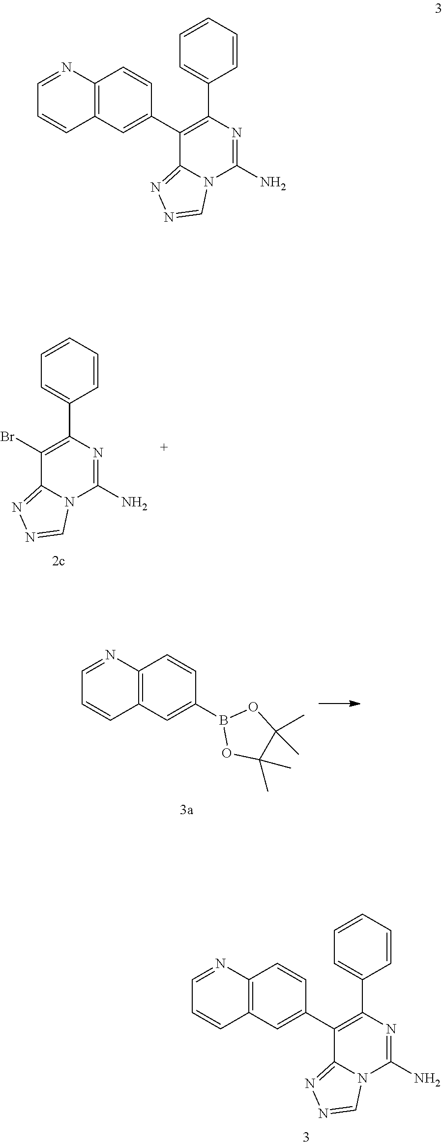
C12=C(C=C(C3=C(C4=CC=CC=C4)N=C(N)N4C3=NN=C4)C=C1)C=CC=N2.C1(C)(C)C(C)(C)OB(C2=CC3=C(C=C2)N=CC=C3)O1.C1=NN=C2N1C(N)=NC(C1=CC=CC=C1)=C2Br.C12=C(C=C(C3=C(C4=CC=CC=C4)N=C(N)N4C3=NN=C4)C=C1)C=CC=N2
